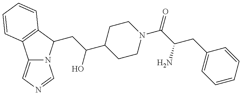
C12=CN=CN1C(CC(C1CCN(C(C(CC3=CC=CC=C3)N)=O)CC1)O)C1=C2C=CC=C1
